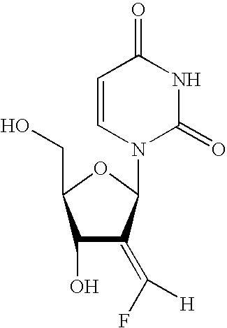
C1=CN(C2C(=C(F)[H])C(O)C(CO)O2)C(=O)NC1=O
